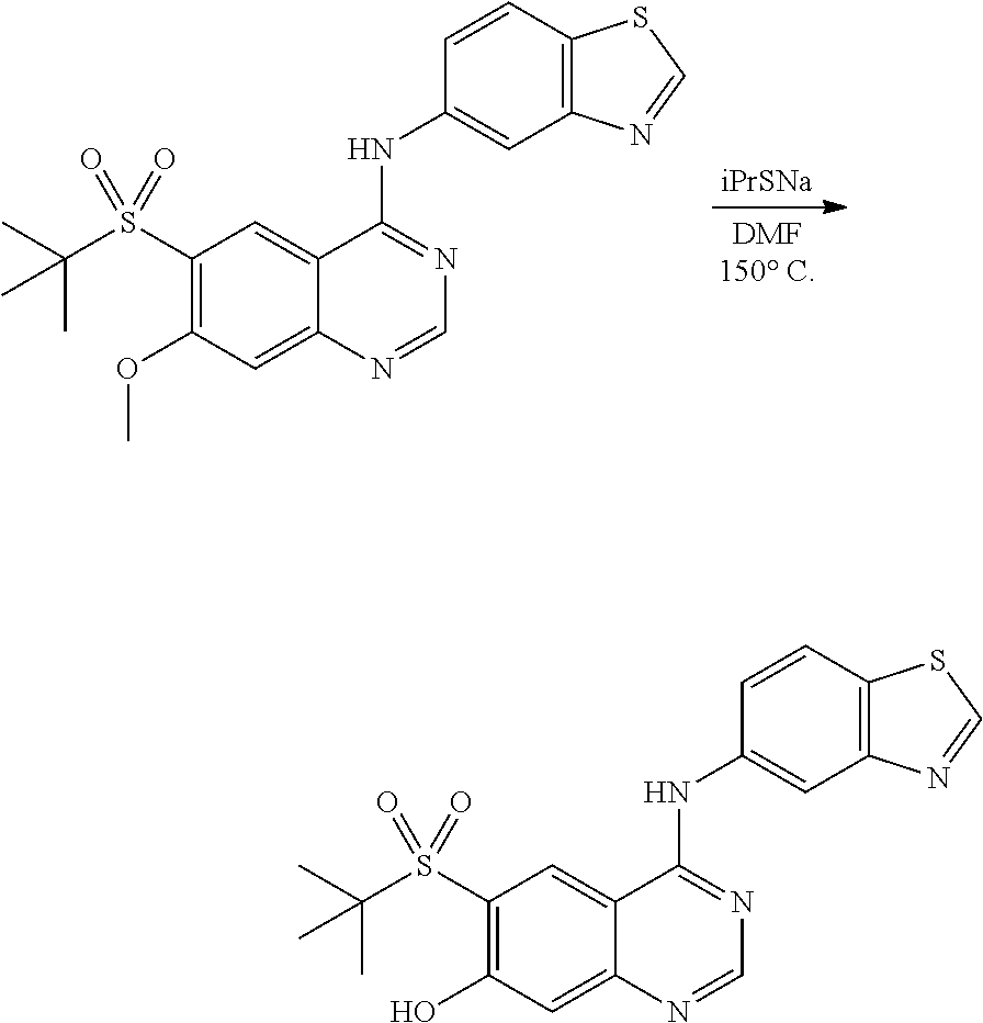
C1(S(C(C)(C)C)(=O)=O)=C(OC)C=C2C(=C1)C(NC1=CC3=C(C=C1)SC=N3)=NC=N2.[iPrSNa].C1(S(C(C)(C)C)(=O)=O)=C(O)C=C2C(=C1)C(NC1=CC3=C(C=C1)SC=N3)=NC=N2
